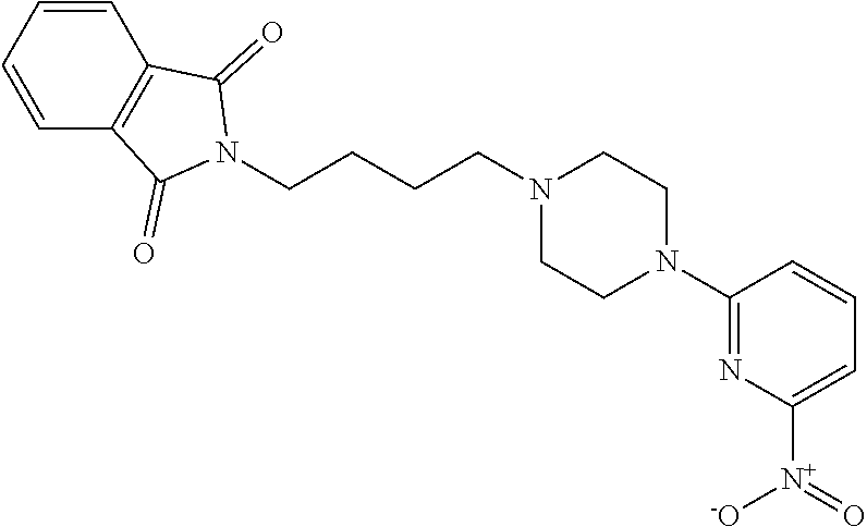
C1=CC=CC2=C1C(=O)N(CCCCN1CCN(C3=NC([N+]([-O])=O)=CC=C3)CC1)C2=O
